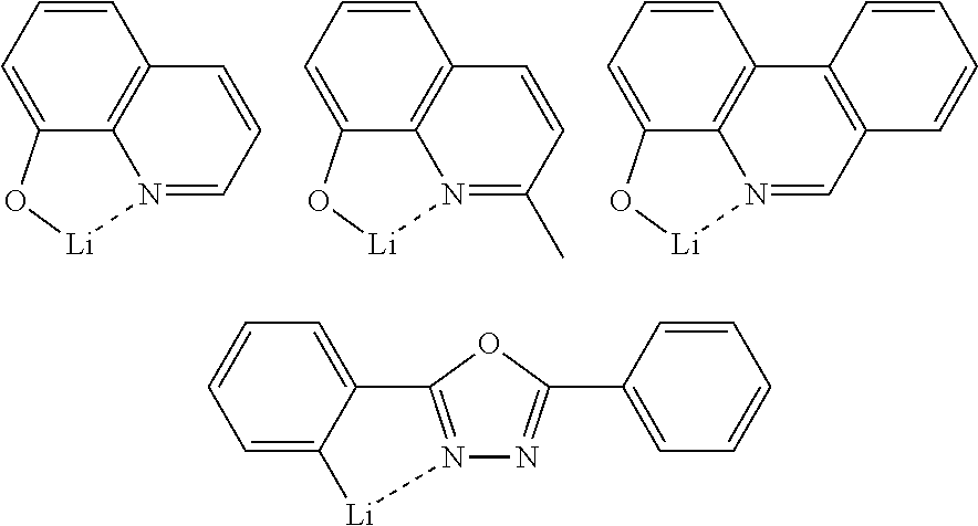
C1=CC=C2C3=C1C=CC=N3[Li]O2.C1=CC=C2C3=C1C=CC(C)=N3[Li]O2.C1=CC=C2C3=C1C1=C(C=N3[Li]O2)C=CC=C1.C1=C2C(=CC=C1)C1=N(N=C(C3=CC=CC=C3)O1)[Li]2
